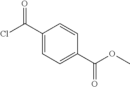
C1(C(Cl)=O)=CC=C(C(OC)=O)C=C1
